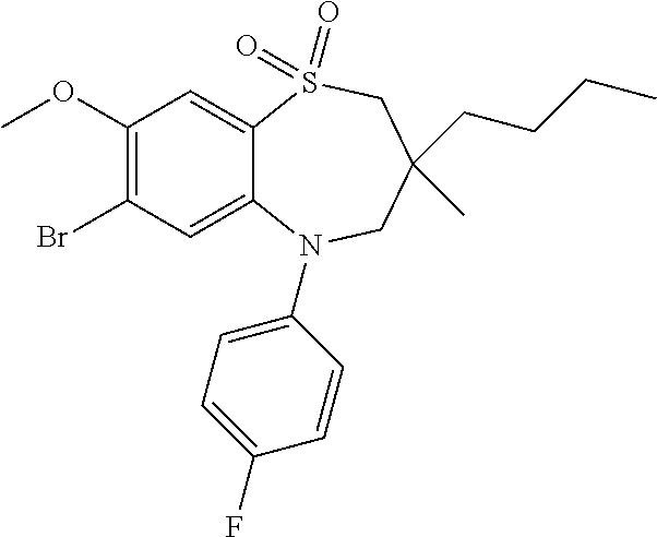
C1(OC)=C(Br)C=C2C(=C1)S(=O)(=O)CC(CCCC)(C)CN2C1=CC=C(F)C=C1
